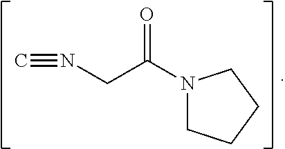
N1(C(CN#C)=O)CCCC1
